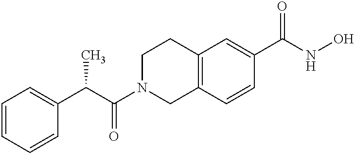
C(C(N1CC2=C(CC1)C=C(C(NO)=O)C=C2)=O)(C1=CC=CC=C1)C
